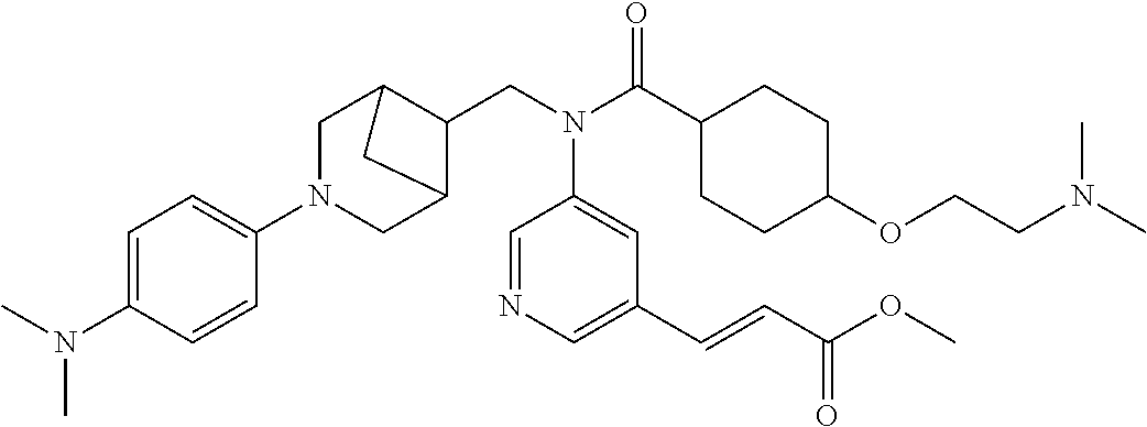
N1(C2=CC=C(N(C)C)C=C2)CC2C(CN(C(C3CCC(OCCN(C)C)CC3)=O)C3=CC(C=CC(OC)=O)=CN=C3)C(C1)C2
